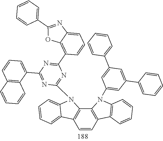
C1=CC2=C(C3=C1C1=CC=CC=C1N3C1=NC(C3=C4C(=CC=C3)N=C(C3=CC=CC=C3)O4)=NC(C3=CC=CC4=C3C=CC=C4)=N1)N(C1=CC(C3=CC=CC=C3)=CC(C3=CC=CC=C3)=C1)C1=C2C=CC=C1
